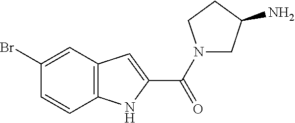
C12=C(C=C(Br)C=C1)C=C(C(=O)N1CC(N)CC1)N2
